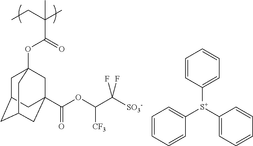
CCC(C)(C)C(=O)OC12CC3CC(CC(C(OC(C([SO3-])(F)F)[CF3])=O)(C1)C3)C2.C1=CC([S+](C2=CC=CC=C2)C2=CC=CC=C2)=CC=C1
